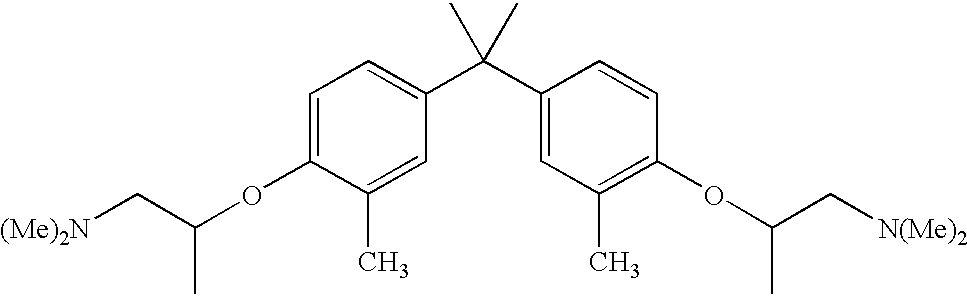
C1=C(OC(C[(Me)2N])C)C(C)=CC(C(C2=CC(C)=C(OC(C)C[N(Me)2])C=C2)(C)C)=C1
